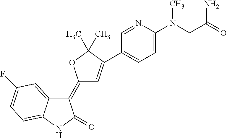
C1(=C2C=C(C3=CC=C(N(CC(=O)N)C)N=C3)C(C)(C)O2)C2=CC(F)=CC=C2NC1=O
